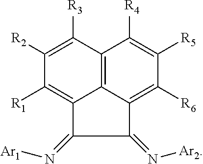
C1([R1])=C2C3=C(C([R3])=C1[R2])C([R4])=C([R5])C([R6])=C3C(=N[Ar2])C2=N[Ar1]
